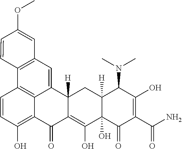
C1=CC(O)=C2C3=C1C1=C(C=C(OC)C=C1)C=C3C1([H])C(=C(O)C3(O)C([H])(C1)C(N(C)C)C(O)=C(C(N)=O)C3=O)C2=O
